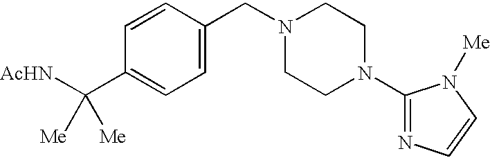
C1=CC(CN2CCN(C3=NC=CN3[Me])CC2)=CC=C1C([AcHN])([Me])[Me]
